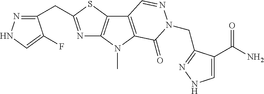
N1=C(CC2=NNC=C2F)SC2=C1N(C)C1=C2C=NN(CC2=NNC=C2C(N)=O)C1=O
